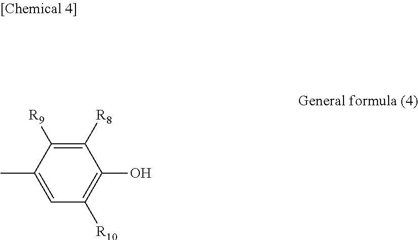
C1([R8])=C([R9])C(C)=CC([R10])=C1O
